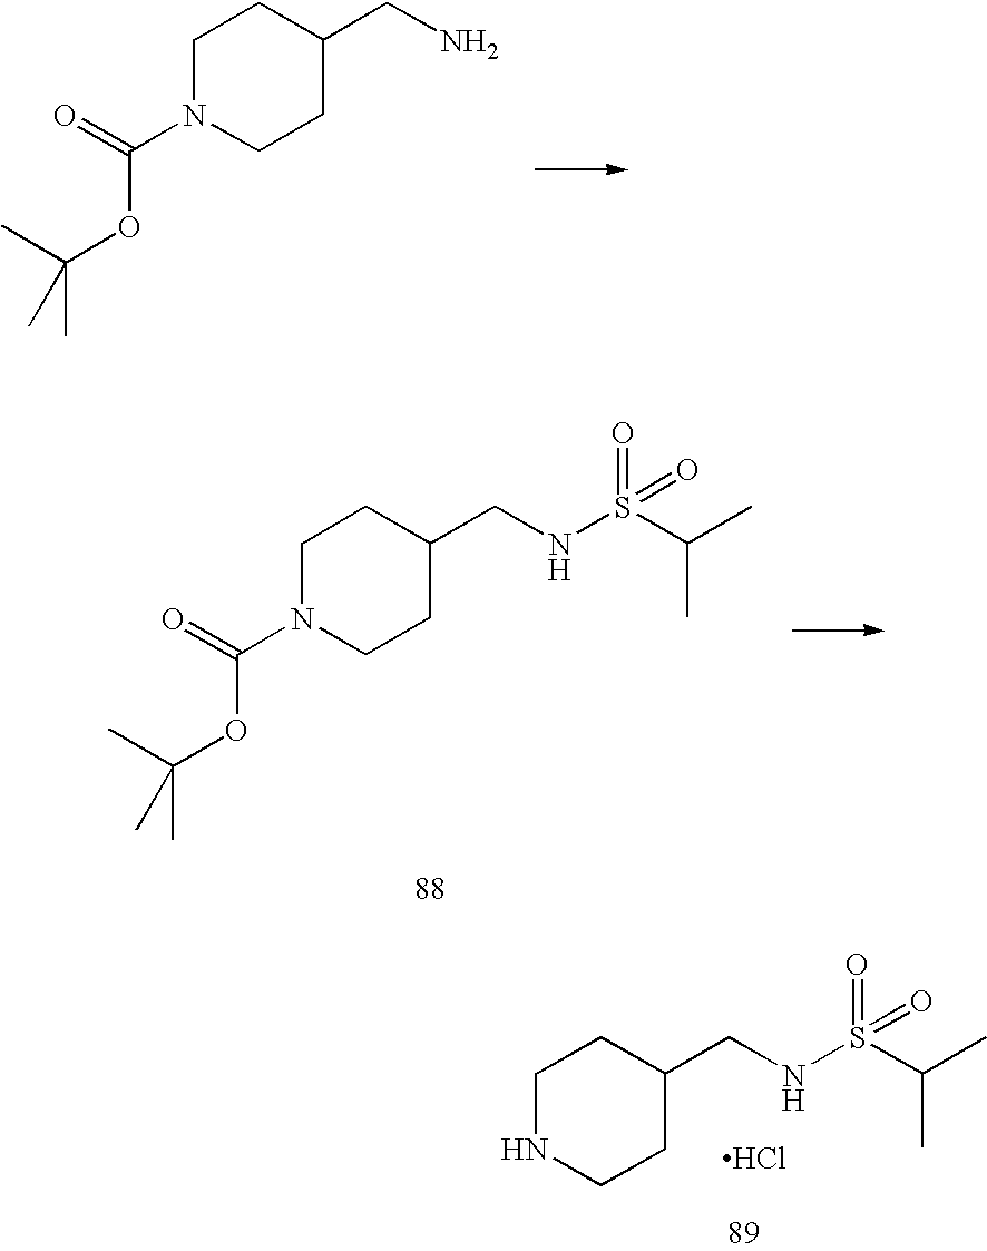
C1N(C(=O)OC(C)(C)C)CCC(CN)C1.C1N(C(=O)OC(C)(C)C)CCC(CNS(C(C)C)(=O)=O)C1.C1NCCC(CNS(C(C)C)(=O)=O)C1.Cl
